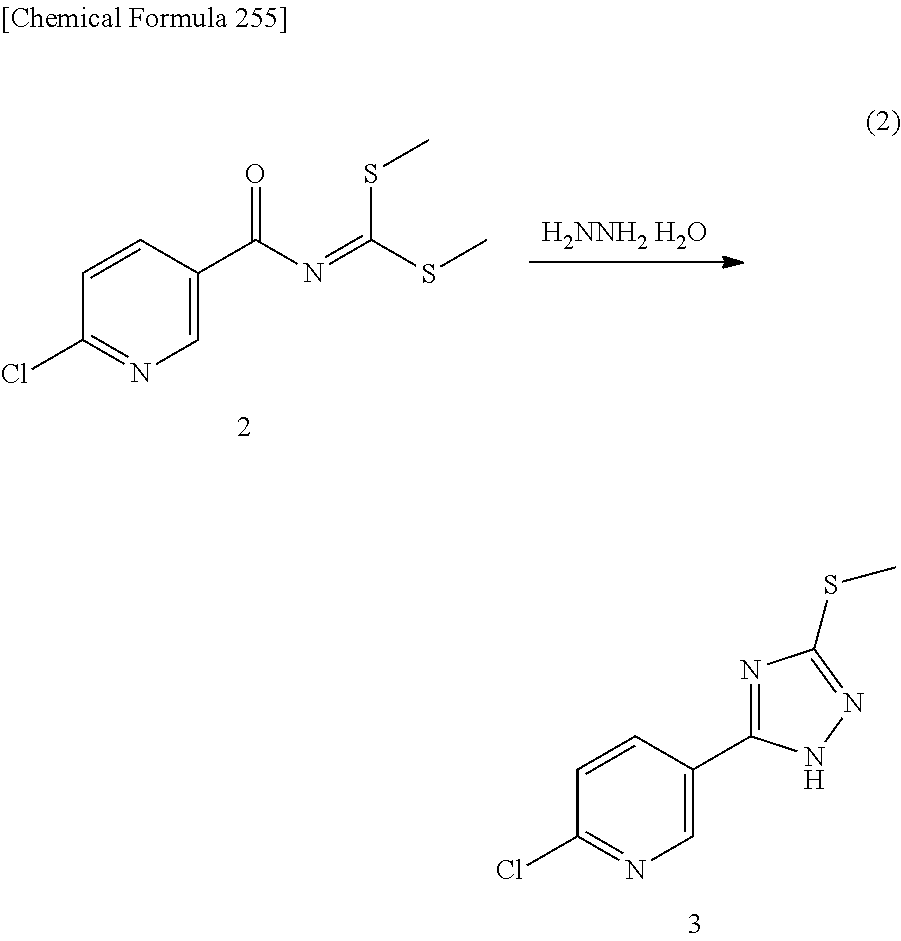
[H2NNH2 H2O].C1(Cl)=NC=C(C(N=C(SC)SC)=O)C=C1.C1(Cl)=NC=C(C2=NC(SC)=NN2)C=C1
